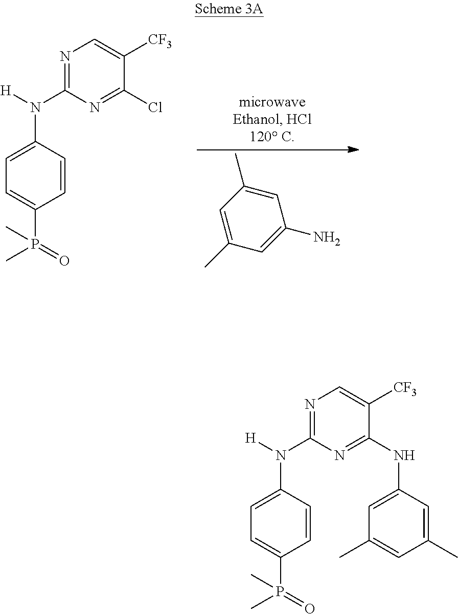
N1=C(N([H])C2=CC=C(P(=O)(C)C)C=C2)N=C(NC2=CC(C)=CC(C)=C2)C([CF3])=C1.N1=C(N([H])C2=CC=C(P(=O)(C)C)C=C2)N=C(Cl)C([CF3])=C1.C1=C(C)C=C(C)C=C1N
